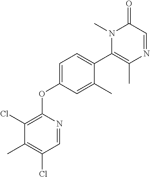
C1(Cl)=C(OC2=CC=C(C3=C(C)N=CC(=O)N3C)C(C)=C2)N=CC(Cl)=C1C
